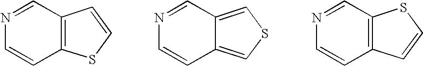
C1=NC=CC2=C1C=CS2.C1=NC=CC2=CSC=C12.C1=NC=CC2=C1SC=C2
